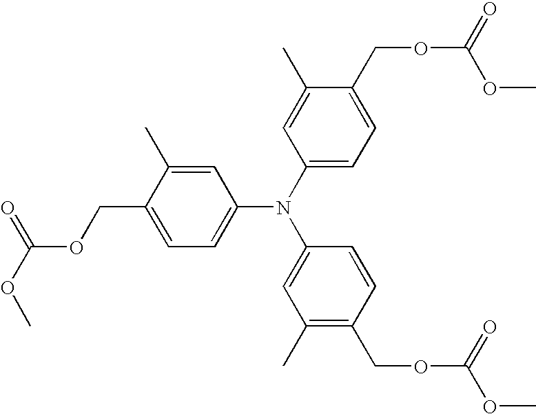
C1=C(C)C(COC(OC)=O)=CC=C1N(C1=CC=C(COC(OC)=O)C(C)=C1)C1=CC(C)=C(COC(OC)=O)C=C1
